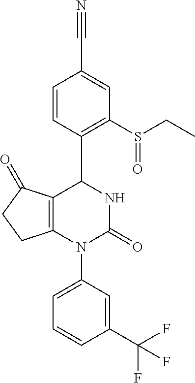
C1=CC(C2C3=C(N(C4=CC=CC(C(F)(F)F)=C4)C(=O)N2)CCC3=O)=C(S(CC)=O)C=C1C#N
